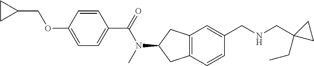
C1CC1COC1=CC=C(C(=O)N(C)C2CC3=C(C2)C=C(CNCC2(CC)CC2)C=C3)C=C1
